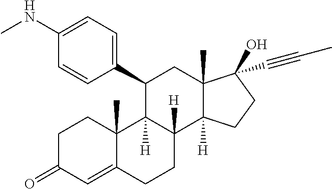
C1(C2C3([H])C([H])(C4([H])C(C)(C2)C(O)(C#CC)CC4)CCC2=CC(=O)CCC32C)=CC=C(NC)C=C1
